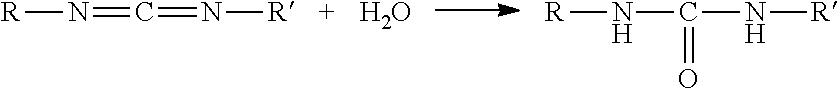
[R]N=C=N[R].O.[R]NC(N[R])=O
